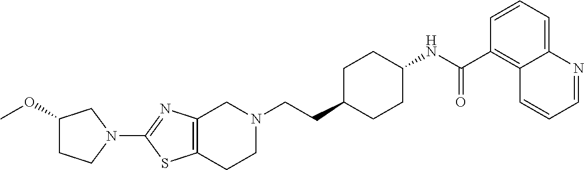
C1(N2CC(OC)CC2)=NC2=C(S1)CCN(CCC1CCC(NC(C3=C4C(=CC=C3)N=CC=C4)=O)CC1)C2
